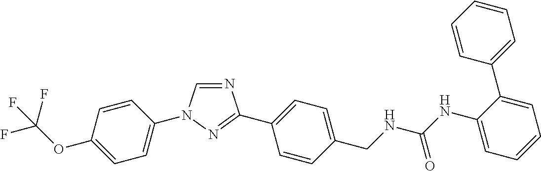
C1=CC(N2C=NC(C3=CC=C(CNC(NC4=CC=CC=C4C4=CC=CC=C4)=O)C=C3)=N2)=CC=C1OC(F)(F)F
